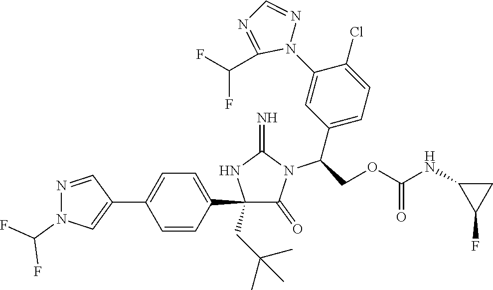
C1(C2=CC=C(C3=CN(C(F)F)N=C3)C=C2)(CC(C)(C)C)C(=O)N(C(C2=CC=C(Cl)C(N3N=CN=C3C(F)F)=C2)COC(NC2C(F)C2)=O)C(=N)N1
